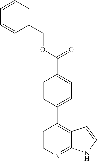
C1=CN=C2C(=C1C1=CC=C(C(OCC3=CC=CC=C3)=O)C=C1)C=CN2
